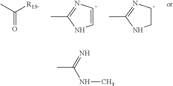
C1=CN=C(C)N1.C1CN=C(C)N1.CC([R13])=O.C(C)(=N)NC
